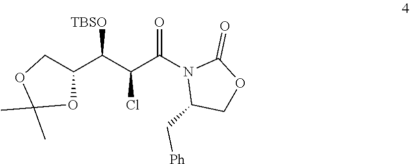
C(C(N1C(C[Ph])COC1=O)=O)(Cl)C(C1COC(C)(C)O1)[TBSO]
